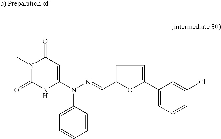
C1(=O)N(C)C(=O)NC(N(N=CC2=CC=C(C3=CC=CC(Cl)=C3)O2)C2=CC=CC=C2)=C1
